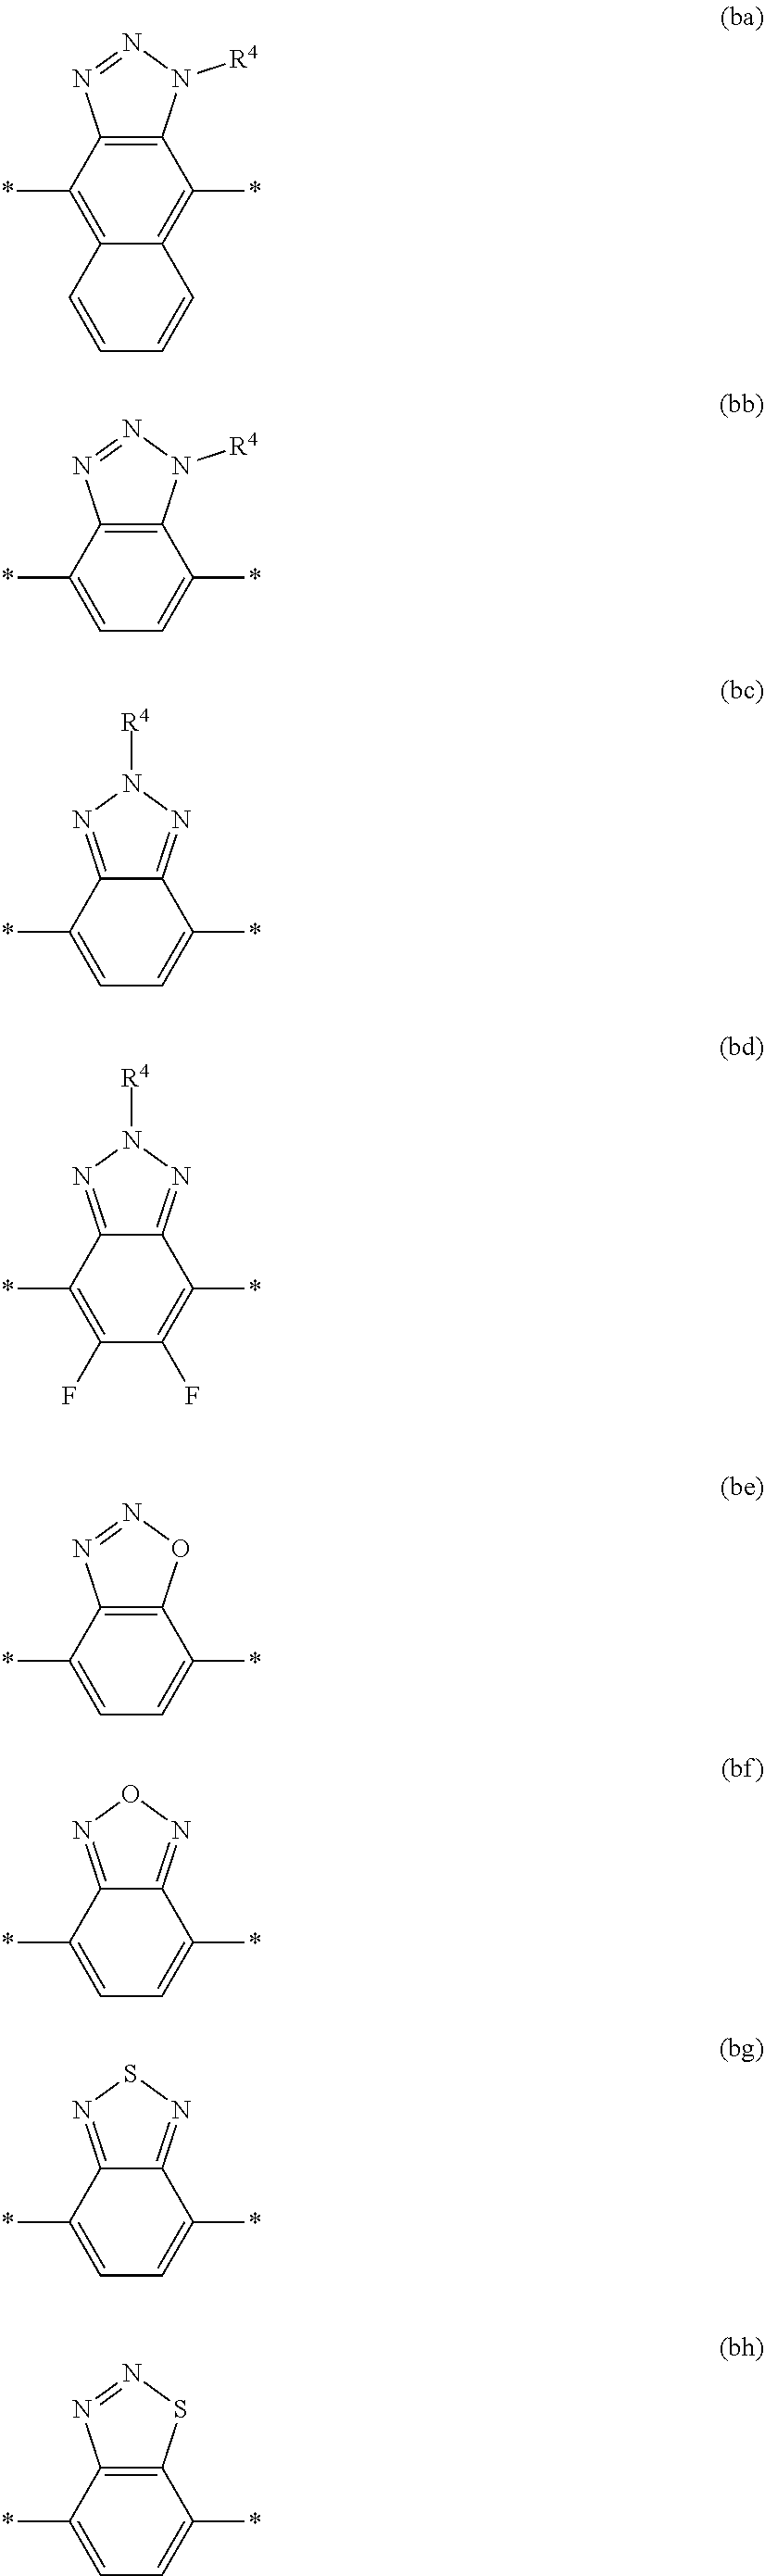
C12=C(C(*)=C3C(=C1*)C=CC=C3)N=NN2[R4].C12=C(C(*)=CC=C1*)N=NN2[R4].C12=NN([R4])N=C1C(*)=CC=C2*.C12=NN([R4])N=C1C(*)=C(F)C(F)=C2*.C12=C(C(*)=CC=C1*)N=NO2.C12=NON=C1C(*)=CC=C2*.C12=NSN=C1C(*)=CC=C2*.C12=C(C(*)=CC=C1*)N=NS2
